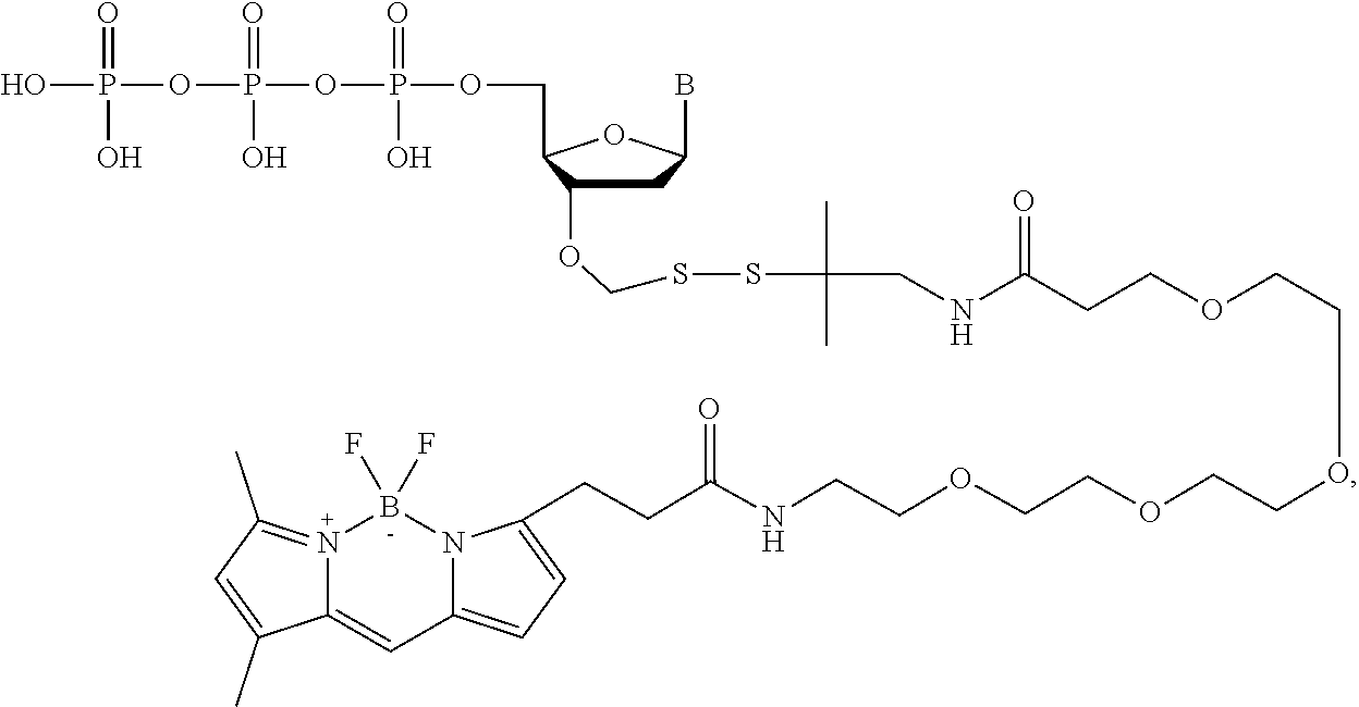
C1C(OCSSC(C)(C)CNC(CCOCCOCCOCCOCCNC(CCC2=CC=C3C=C4N(=C(C)C=C4C)B(F)(F)N32)=O)=O)C(COP(=O)(O)OP(=O)(O)OP(=O)(O)O)OC1B
